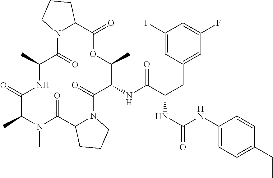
C1(NC(C(CC2=CC(F)=CC(F)=C2)NC(=O)NC2=CC=C(CC)C=C2)=O)C(=O)N2C(C(=O)N(C)C(C)C(=O)NC(C)C(=O)N3C(C(=O)OC1C)CCC3)CCC2
